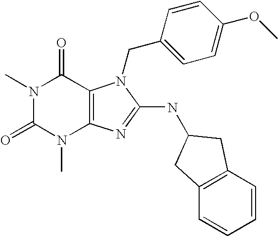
N1(C)C(=O)N(C)C2=C(C1=O)N(CC1=CC=C(OC)C=C1)C(NC1CC3=C(C=CC=C3)C1)=N2
